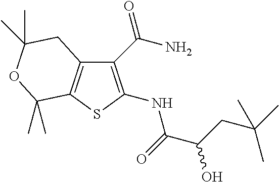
C1(C(N)=O)=C(NC(=O)C(CC(C)(C)C)O)SC2=C1CC(C)(C)OC2(C)C
